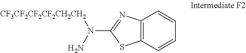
N(C1=NC2=C(S1)C=CC=C2)(N)[CF3CF2CF2CF2CH2CH2]
